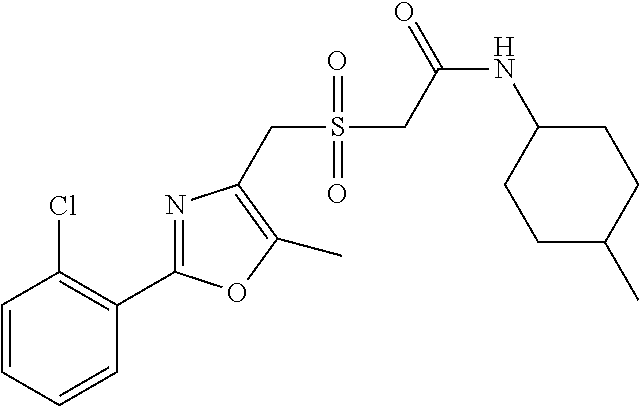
C1C(C)CCC(NC(CS(=O)(=O)CC2=C(C)OC(C3=C(Cl)C=CC=C3)=N2)=O)C1
